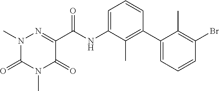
N1(C)C(=O)N(C)N=C(C(NC2=CC=CC(C3=CC=CC(Br)=C3C)=C2C)=O)C1=O
